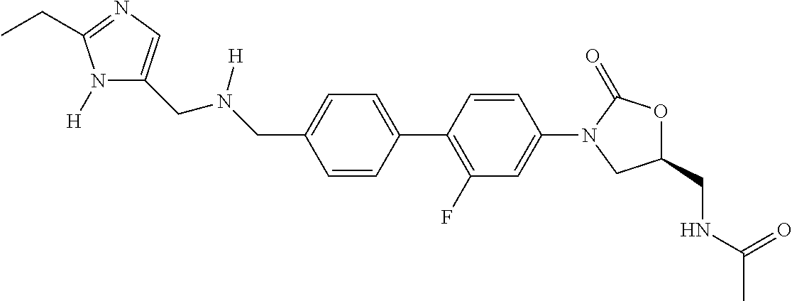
C1=CC(C2=C(F)C=C(N3CC(CNC(C)=O)OC3=O)C=C2)=CC=C1CN(CC1=CN=C(CC)N1[H])[H]
